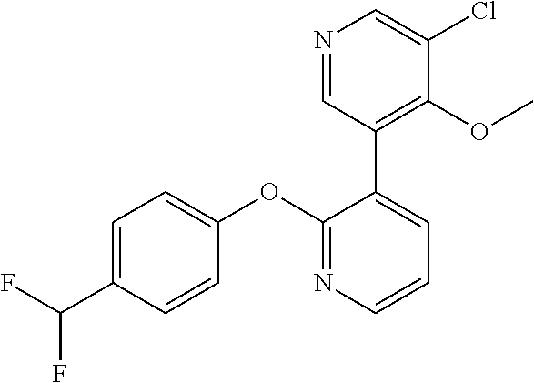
C1=C(C(F)F)C=CC(OC2=NC=CC=C2C2=C(OC)C(Cl)=CN=C2)=C1
